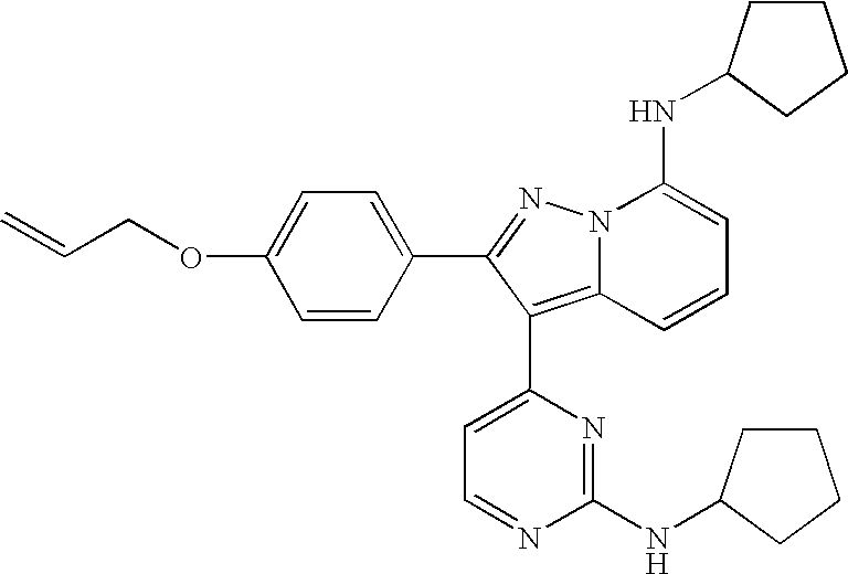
C1=CC(C2=NN3C(=C2C2=CC=NC(NC4CCCC4)=N2)C=CC=C3NC2CCCC2)=CC=C1OCC=C
